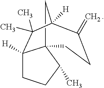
C123CC([H])(C(=C)CC1)C(C)(C)C2([H])CCC3C
